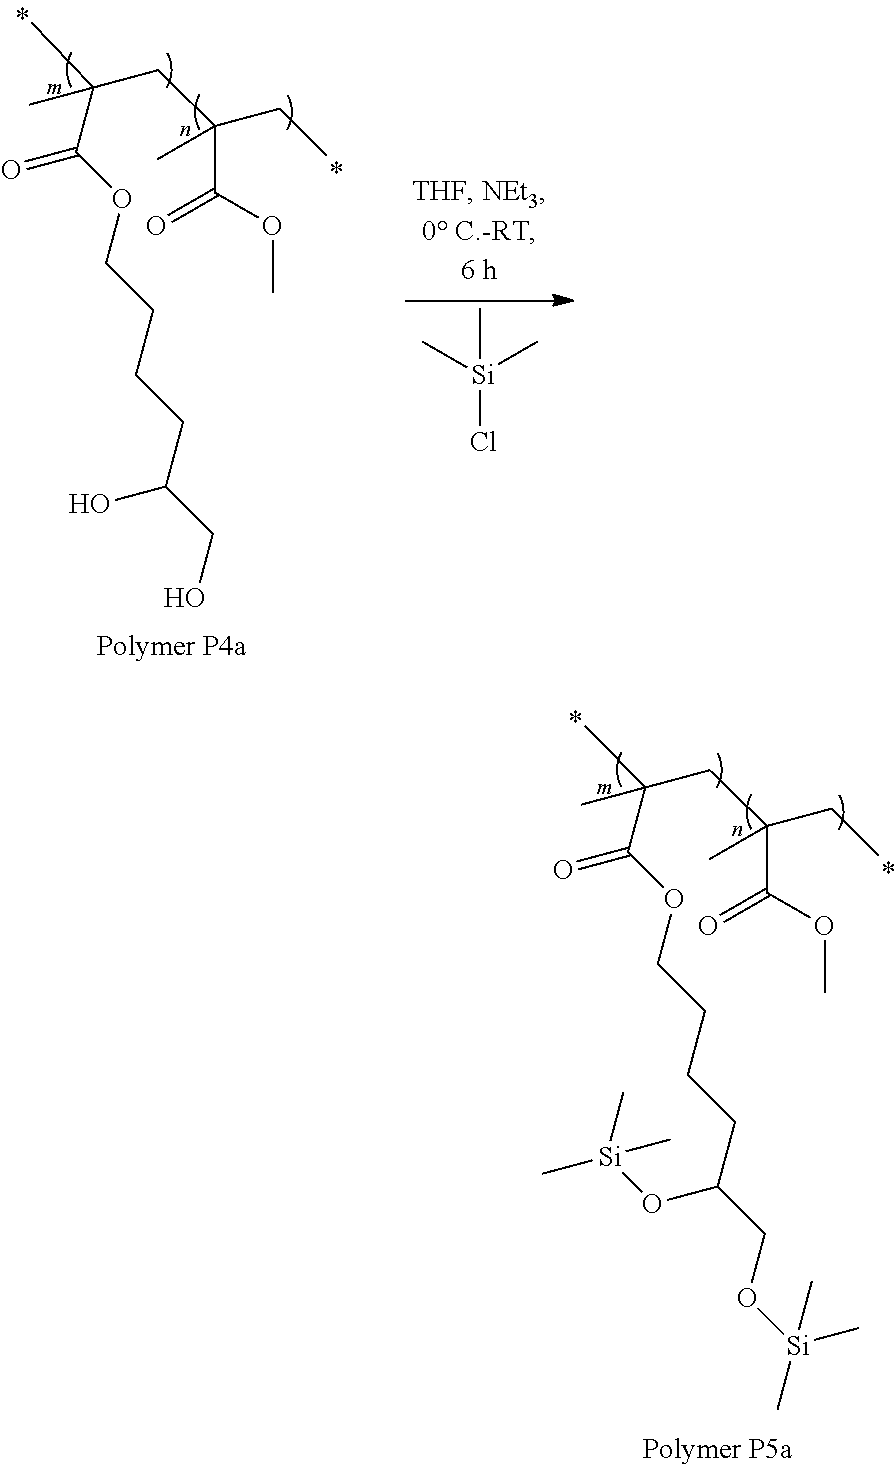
CC(C(OCCCCC(CO)O)=O)(CC(CC)(C)C(OC)=O)C.[Si](C)(C)(C)Cl.CC(C(OCCCCC(CO[Si](C)(C)C)O[Si](C)(C)C)=O)(CC(CC)(C)C(OC)=O)C
